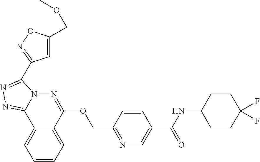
C1=CC=C2C(=C1)C1=NN=C(C3=NOC(COC)=C3)N1N=C2OCC1=NC=C(C(NC2CCC(F)(F)CC2)=O)C=C1
